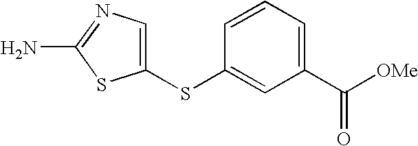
C1(SC2=CC(C([OMe])=O)=CC=C2)=CN=C(N)S1
